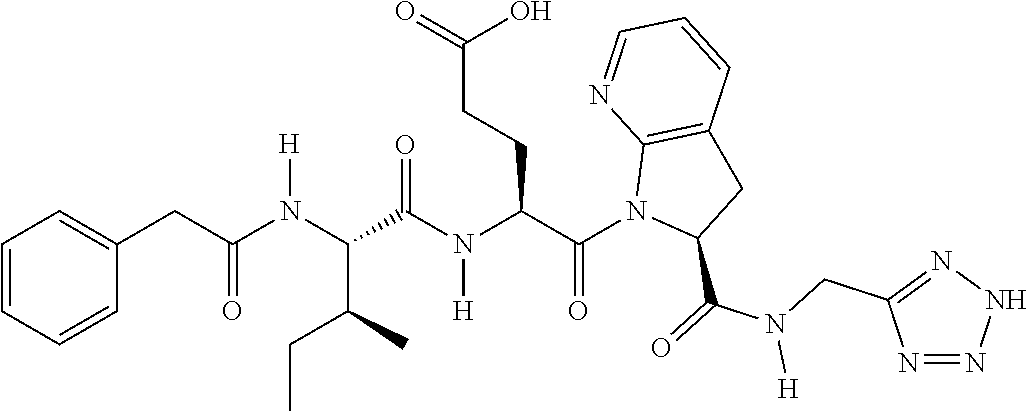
C1(CC(N(C(C(C)CC)C(N(C(C(N2C(C(=O)N(CC3=NNN=N3)[H])CC3=C2N=CC=C3)=O)CCC(=O)O)[H])=O)[H])=O)=CC=CC=C1
